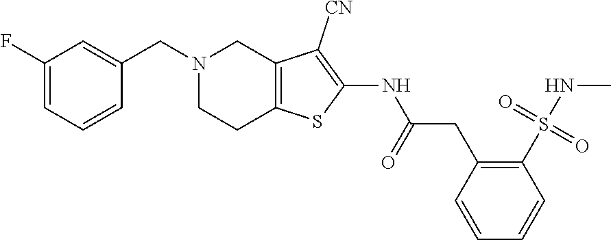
C1(F)=CC=CC(CN2CC3=C(CC2)SC(NC(CC2=C(S(=O)(=O)NC)C=CC=C2)=O)=C3[CN])=C1
